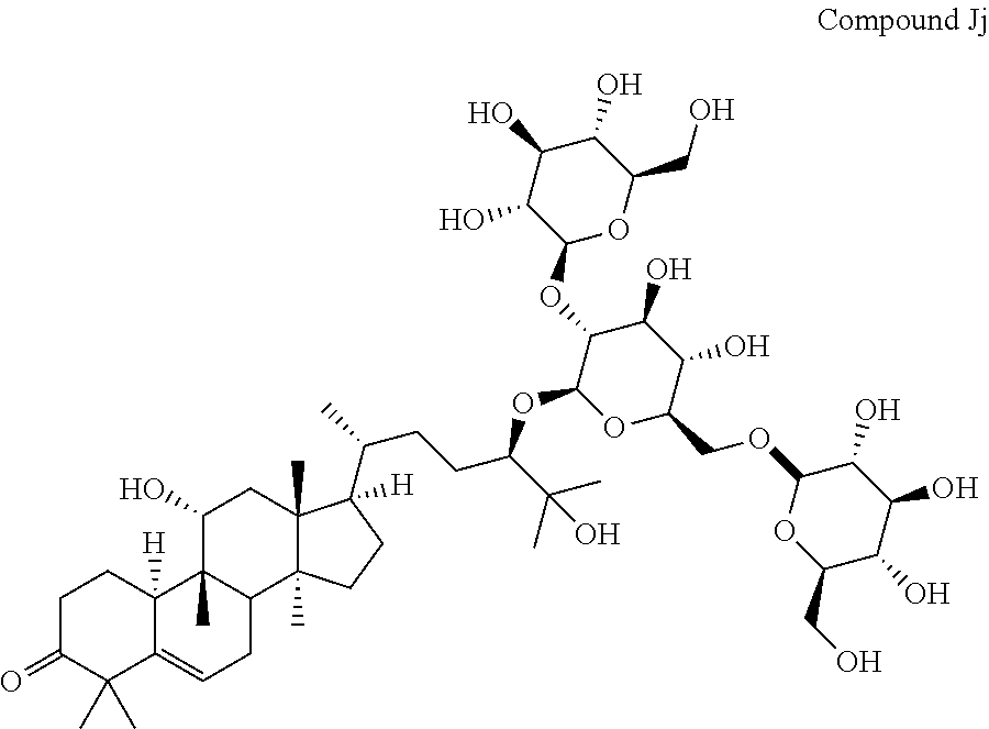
O=C1CCC2([H])C(=CCC3C2(C)C(O)CC2(C)C3(C)CCC2(C(CCC(C(C)(C)O)OC2OC(COC3C(O)C(O)C(O)C(CO)O3)C(O)C(O)C2OC2OC(CO)C(O)C(O)C2O)C)[H])C1(C)C
